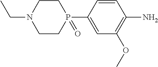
CCN1CCP(C2=CC(OC)=C(N)C=C2)(=O)CC1
